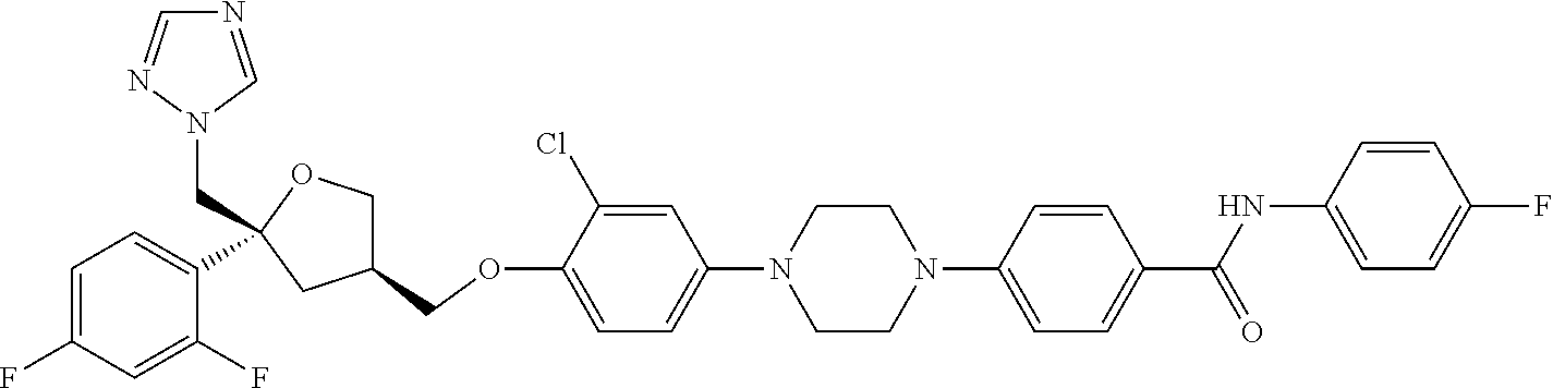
C1=C(Cl)C(OCC2COC(CN3C=NC=N3)(C3=CC=C(F)C=C3F)C2)=CC=C1N1CCN(C2=CC=C(C(NC3=CC=C(F)C=C3)=O)C=C2)CC1
